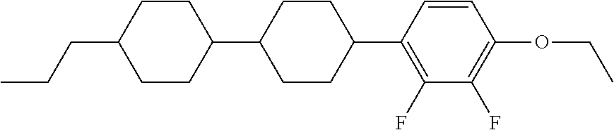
C1(C2CCC(C3=C(F)C(F)=C(OCC)C=C3)CC2)CCC(CCC)CC1
